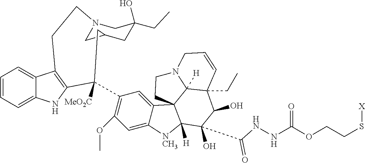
C1=CC=C2C(=C1)C1=C(N2)C(C2=C(OC)C=C3C(=C2)C24CCN5C2([H])C(CC)(C=CC5)C(O)C(C(NNC(OCCS[X])=O)=O)(O)C4([H])[NCH3]3)([MeO2C])CC2CN(CC(CC)(O)C2)CC1
